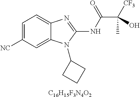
[C16H15F3N4O2].C1=C([NC])C=C2C(=C1)N=C(NC(=O)C([CF3])(C)O)N2C1CCC1
